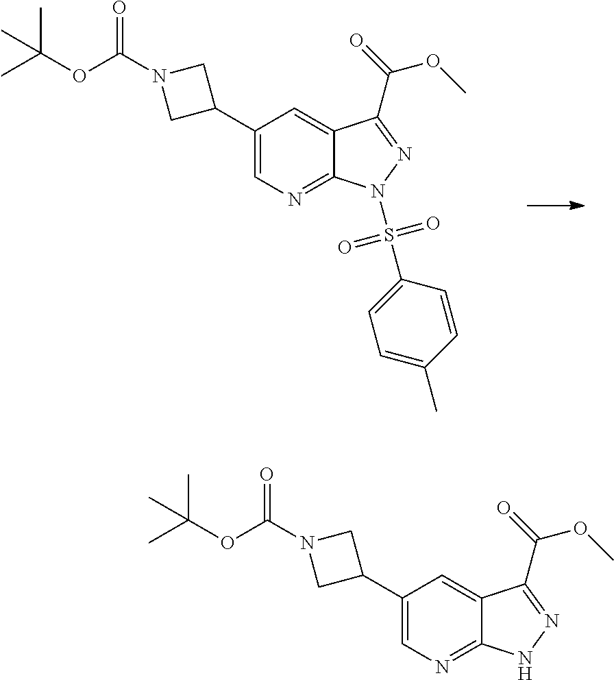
C1(C2CN(C(OC(C)(C)C)=O)C2)=CN=C2C(=C1)C(C(=O)OC)=NN2S(C1=CC=C(C)C=C1)(=O)=O.C1(C2CN(C(OC(C)(C)C)=O)C2)=CN=C2C(=C1)C(C(=O)OC)=NN2
